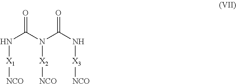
N(C(N(C(N[X3][NCO])=O)[X2][NCO])=O)[X1][NCO]
